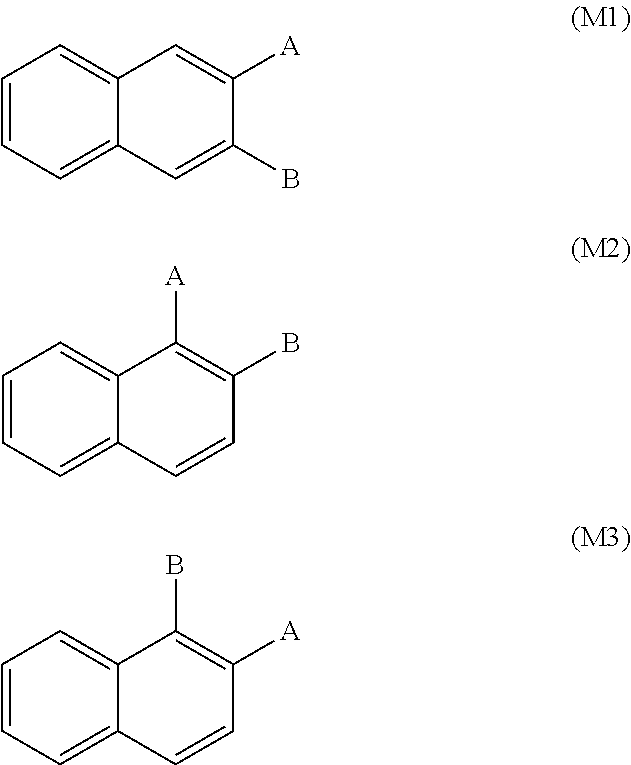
C1=CC=C2C(=C1)C=C([A])C(B)=C2.C1=CC=C2C(=C1)C([A])=C(B)C=C2.C1=CC=C2C(=C1)C(B)=C([A])C=C2
